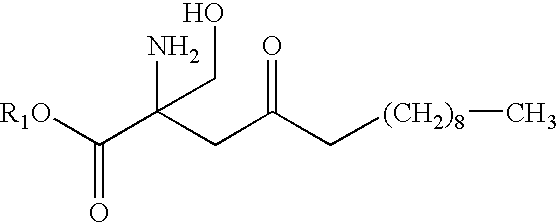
[R1O]C(C(CC(C[(CH2)8]C)=O)(N)CO)=O
